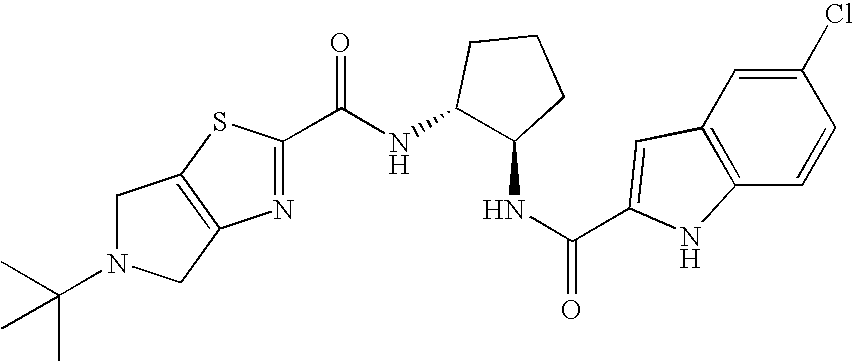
C1(C(NC2C(NC(=O)C3=CC4=C(C=CC(Cl)=C4)N3)CCC2)=O)=NC2=C(S1)CN(C(C)(C)C)C2
